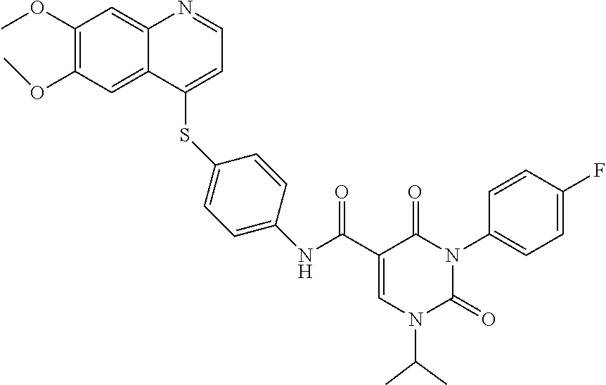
C1(OC)=C(OC)C=C2C(=C1)N=CC=C2SC1=CC=C(NC(C2=CN(C(C)C)C(=O)N(C3=CC=C(F)C=C3)C2=O)=O)C=C1
